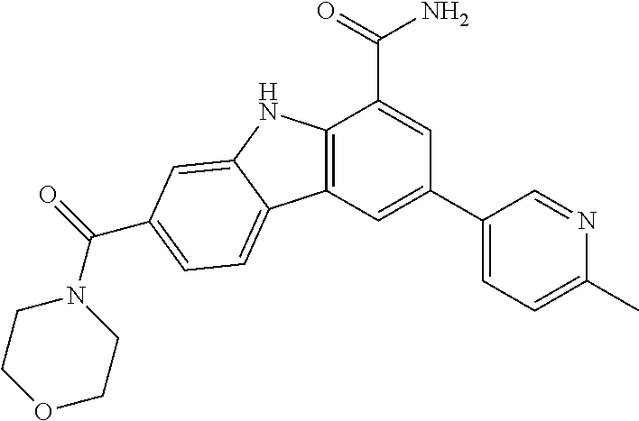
C12=C(C=C(C3=CC=C(C)N=C3)C=C1C(N)=O)C1=CC=C(C(N3CCOCC3)=O)C=C1N2
